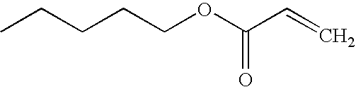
CCCCCOC(C=C)=O
